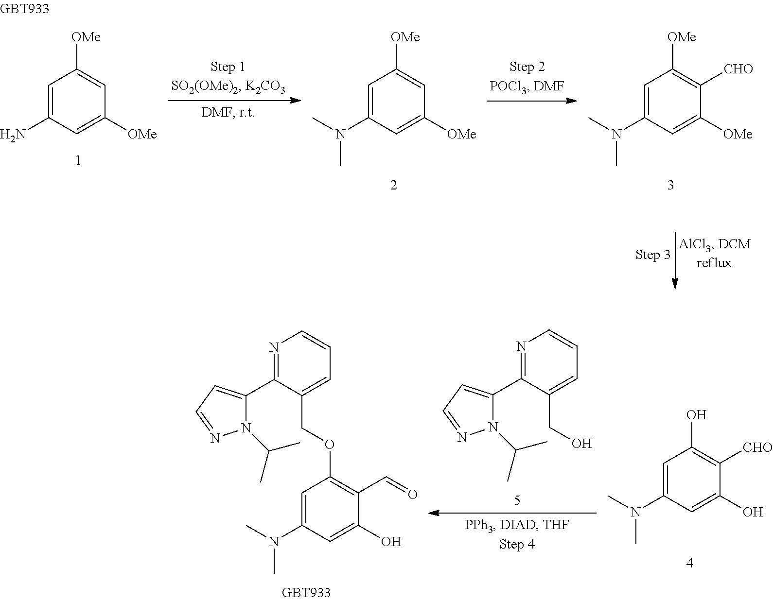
C1=C(N(C)C)C=C(O)C([CHO])=C1O.N1=C(C2=CC=NN2C(C)C)C(CO)=CC=C1.C1=C(N(C)C)C=C(O)C(C=O)=C1OCC1=CC=CN=C1C1=CC=NN1C(C)C.C1=C(N)C=C([OMe])C=C1[OMe].C1=C(N(C)C)C=C([OMe])C=C1[OMe].C1=C(N(C)C)C=C([OMe])C([CHO])=C1[OMe]
